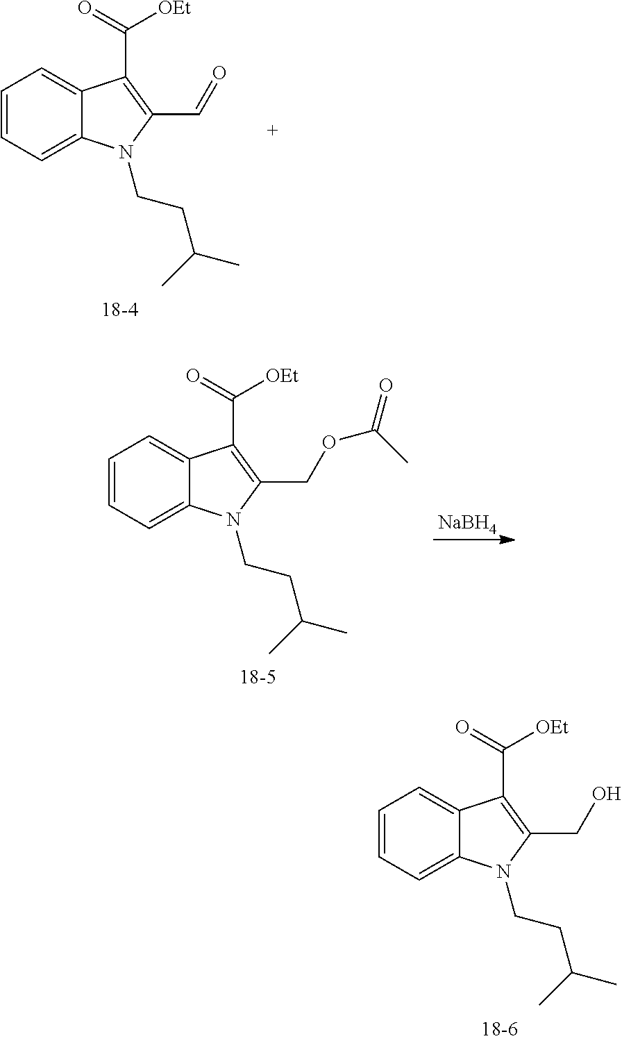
C1=CC=C2C(=C1)C(C(=O)[OEt])=C(C=O)N2CCC(C)C.C1=CC=C2C(=C1)C(C(=O)[OEt])=C(COC(=O)C)N2CCC(C)C.[NaBH4].C1=CC=C2C(=C1)C(C(=O)[OEt])=C(CO)N2CCC(C)C
